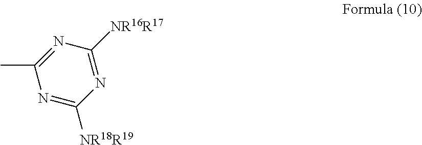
N1=C([NR18R19])N=C([NR16R17])N=C1C
